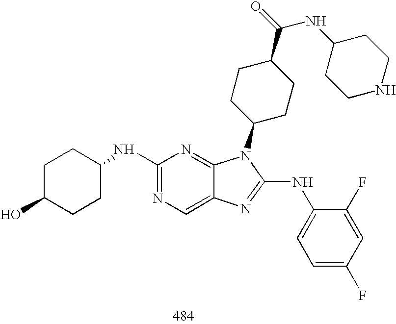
C1(NC2CCC(O)CC2)=NC=C2C(=N1)N(C1CCC(C(=O)NC3CCNCC3)CC1)C(NC1=CC=C(F)C=C1F)=N2
